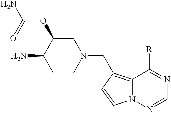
C1C(OC(N)=O)C(N)CCN1CC1=C2N(C=C1)N=CN=C2[R]
